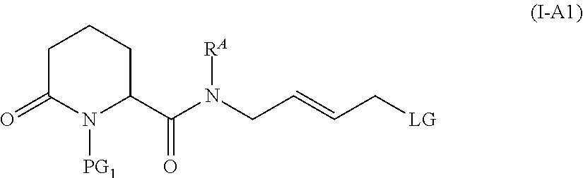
C1C(=O)N([PG1])C(C(N([RA])CC=CC[LG])=O)CC1
